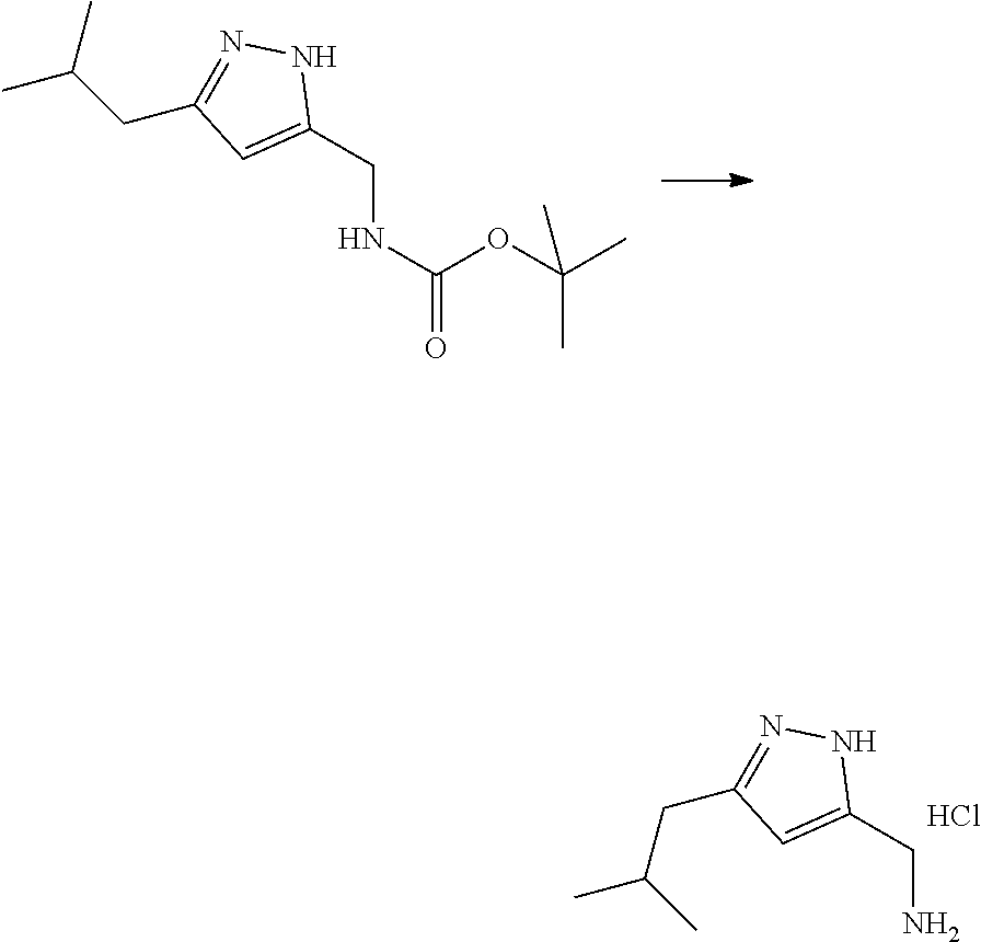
C1(CNC(OC(C)(C)C)=O)=CC(CC(C)C)=NN1.C1(CN)=CC(CC(C)C)=NN1.Cl
